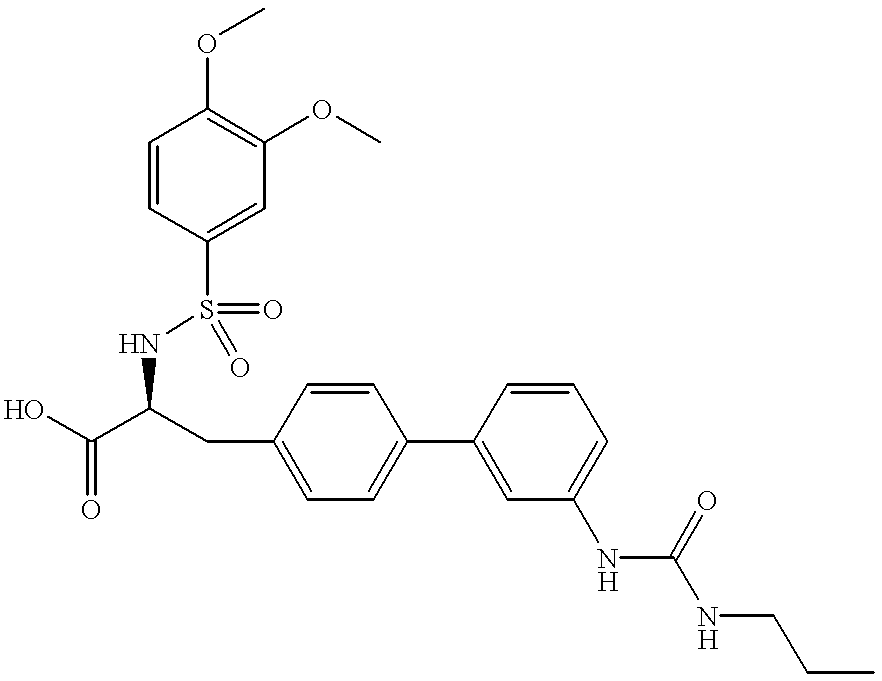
OC(C(CC1=CC=C(C2=CC(NC(NCCC)=O)=CC=C2)C=C1)NS(=O)(C1=CC(OC)=C(OC)C=C1)=O)=O
